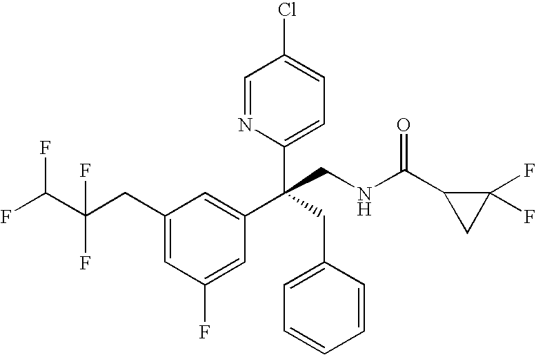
C1=C(CC(C(F)F)(F)F)C=C(C(C2=CC=C(Cl)C=N2)(CC2=CC=CC=C2)CNC(C2CC2(F)F)=O)C=C1F
